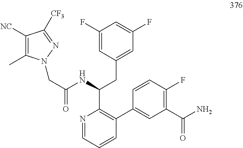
C(C(NC(CC1=CC(F)=CC(F)=C1)C1=C(C2=CC(C(=O)N)=C(F)C=C2)C=CC=N1)=O)N1C(C)=C([NC])C([CF3])=N1
